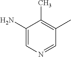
C1=C(N)C(C)=C(C)C=N1
